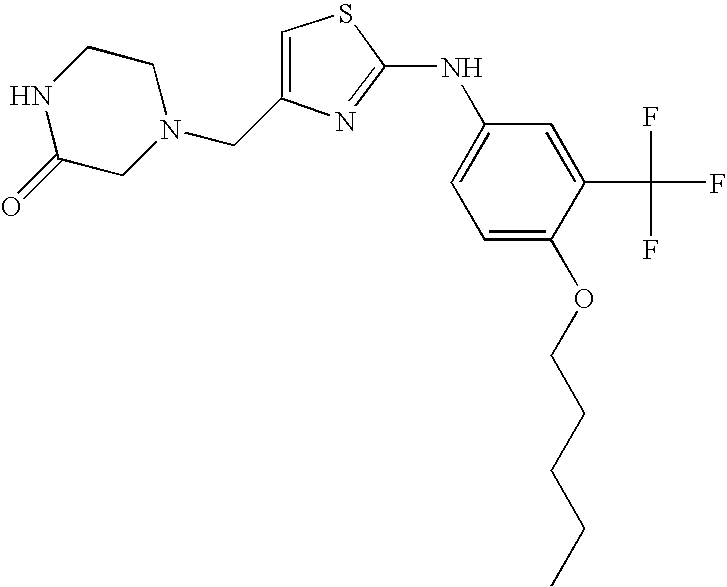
C1(=O)CN(CC2=CSC(NC3=CC=C(OCCCCC)C(C(F)(F)F)=C3)=N2)CCN1
